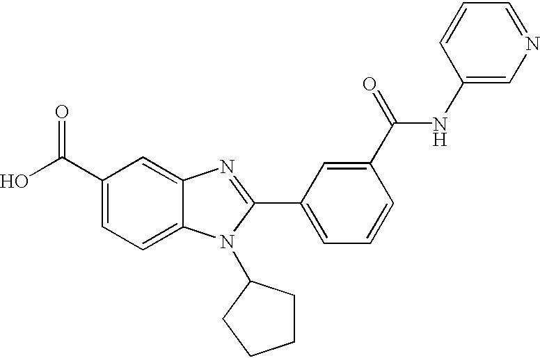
C1(C(O)=O)=CC=C2C(=C1)N=C(C1=CC=CC(C(=O)NC3=CN=CC=C3)=C1)N2C1CCCC1
